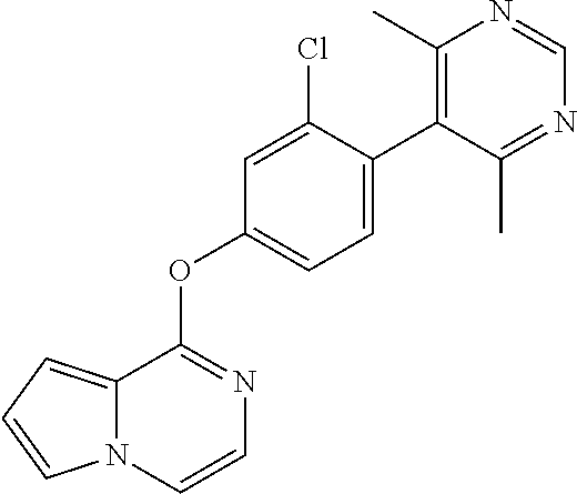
C12=CC=CN1C=CN=C2OC1=CC=C(C2=C(C)N=CN=C2C)C(Cl)=C1
